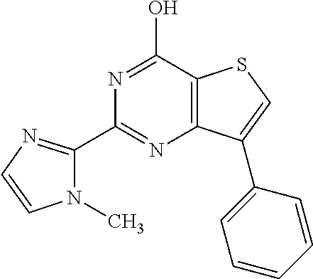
N1(C)C(C2=NC3=C(C(O)=N2)SC=C3C2=CC=CC=C2)=NC=C1
